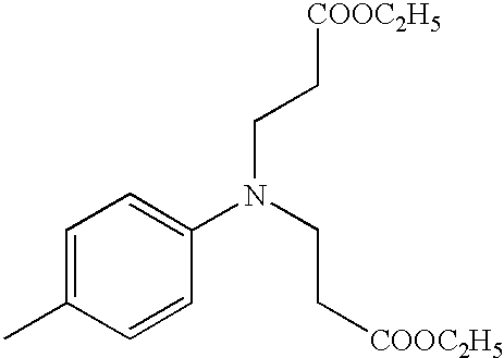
C1=C(C)C=CC(N(CC[COOC2H5])CC[COOC2H5])=C1
